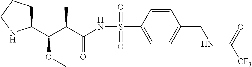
C1=CC(S(=O)(=O)NC(=O)C(C)C(OC)C2CCCN2)=CC=C1CNC(=O)[CF3]
